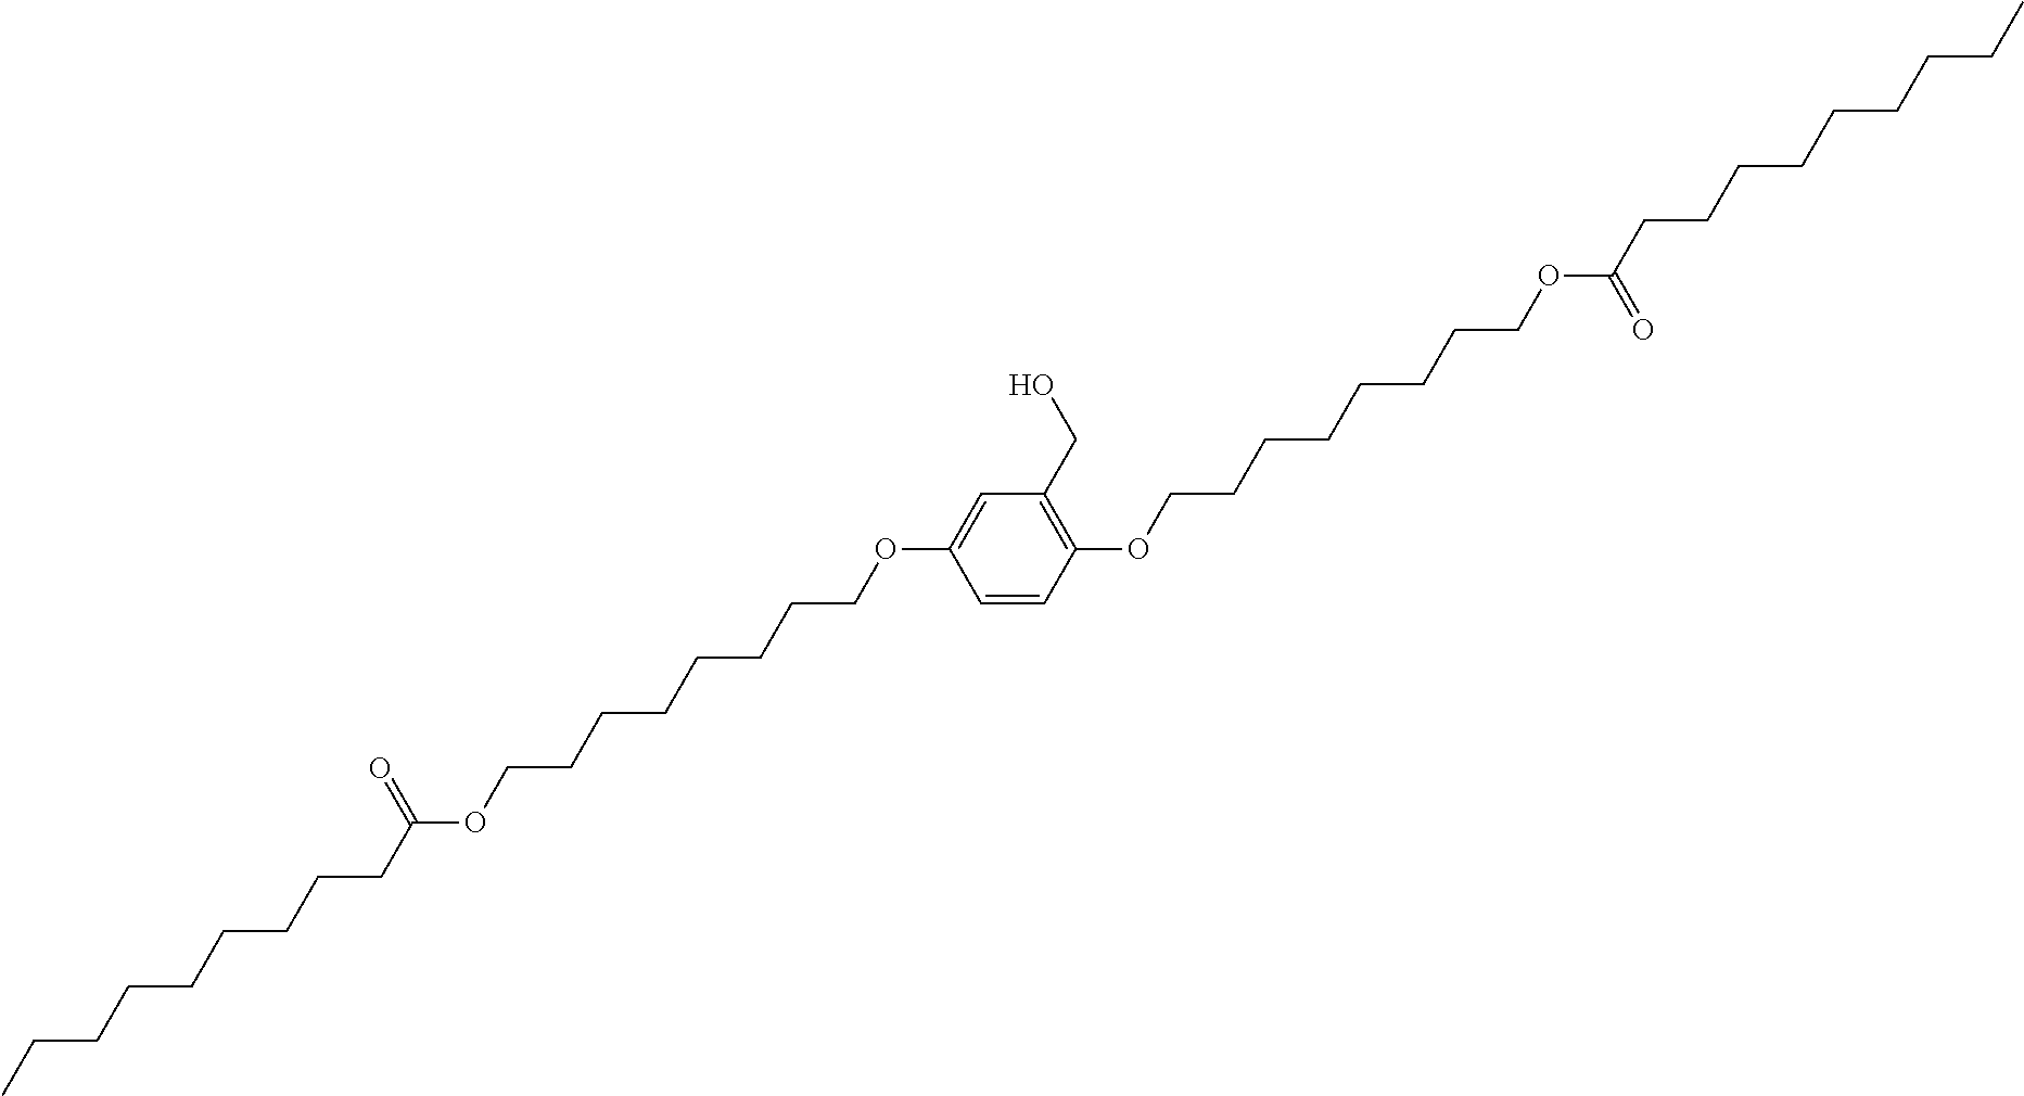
C1=CC(OCCCCCCCCOC(CCCCCCCCC)=O)=C(CO)C=C1OCCCCCCCCOC(CCCCCCCCC)=O
